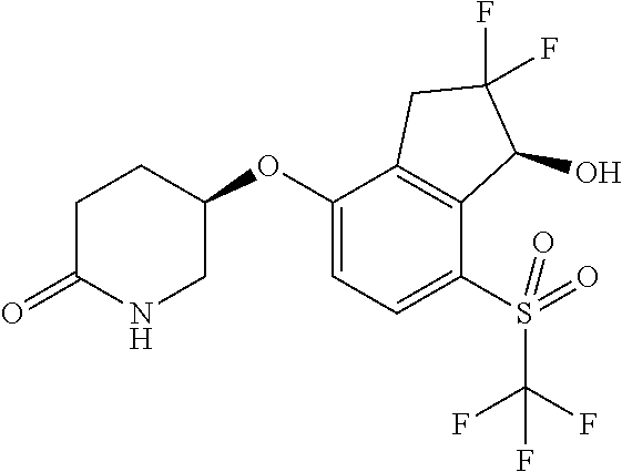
C1(OC2CCC(=O)NC2)=CC=C(S(=O)(C(F)(F)F)=O)C2=C1CC(F)(F)C2O
